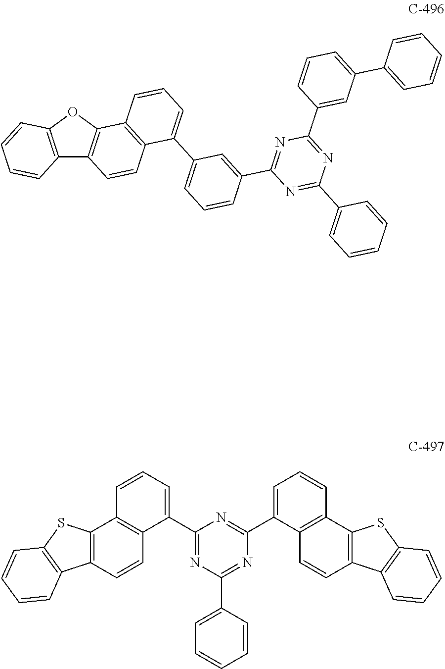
C12=C(OC3=C1C=CC1=C3C=CC=C1C1=CC=CC(C3=NC(C4=CC(C5=CC=CC=C5)=CC=C4)=NC(C4=CC=CC=C4)=N3)=C1)C=CC=C2.C1(C2=CC=CC3=C2C=CC2=C3SC3=C2C=CC=C3)=NC(C2=CC=CC=C2)=NC(C2=CC=CC3=C2C=CC2=C3SC3=C2C=CC=C3)=N1
